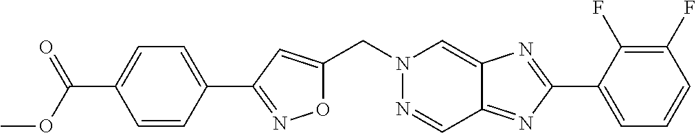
C(N1N=CC2=NC(C3=CC=CC(F)=C3F)=NC2=C1)C1=CC(C2=CC=C(C(OC)=O)C=C2)=NO1
